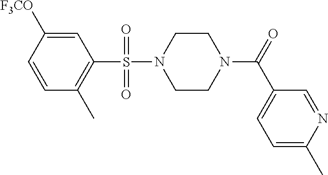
C1=CC(C)=C(S(N2CCN(C(=O)C3=CC=C(C)N=C3)CC2)(=O)=O)C=C1[F3CO]
